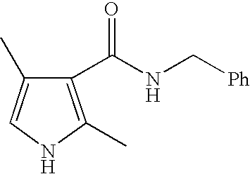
C1(C(NC[Ph])=O)=C(C)NC=C1C
